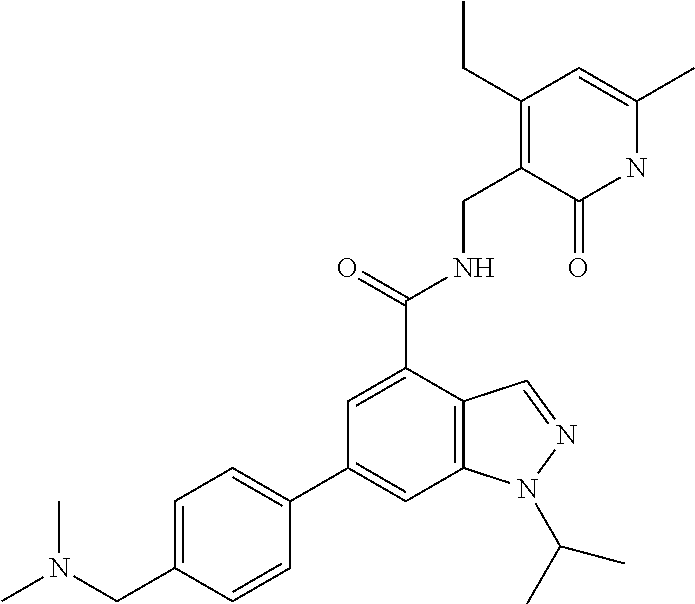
C12=C(C(C(=O)NCC3=C(CC)C=C(C)NC3=O)=CC(C3=CC=C(CN(C)C)C=C3)=C1)C=NN2C(C)C
